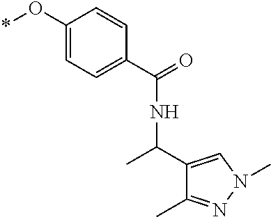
*OC1=CC=C(C(=O)NC(C)C2=CN(C)N=C2C)C=C1
